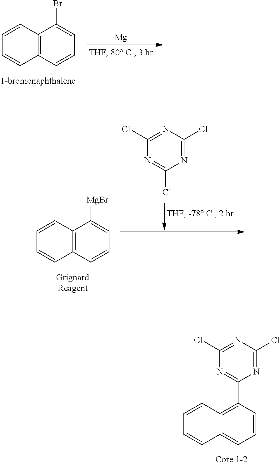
C12=C(C=CC=C1Br)C=CC=C2.[Mg].C1(Cl)=NC(Cl)=NC(Cl)=N1.C12=C(C=CC=C1[MgBr])C=CC=C2.C1(Cl)=NC(Cl)=NC(C2=C3C(=CC=C2)C=CC=C3)=N1
